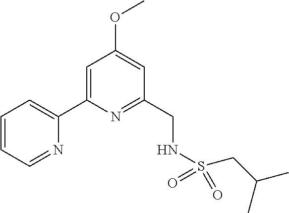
C1=CC=NC(C2=CC(OC)=CC(CNS(CC(C)C)(=O)=O)=N2)=C1
